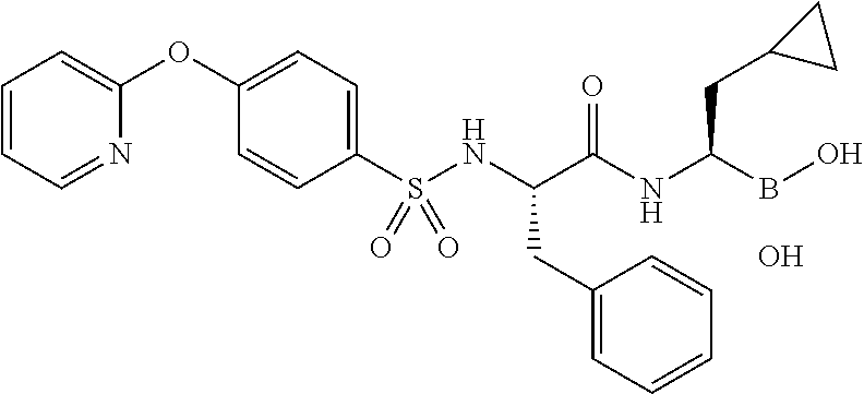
C1=CC=NC(OC2=CC=C(S(NC(C(NC(BO)CC3CC3)=O)CC3=CC=CC=C3)(=O)=O)C=C2)=C1.O
